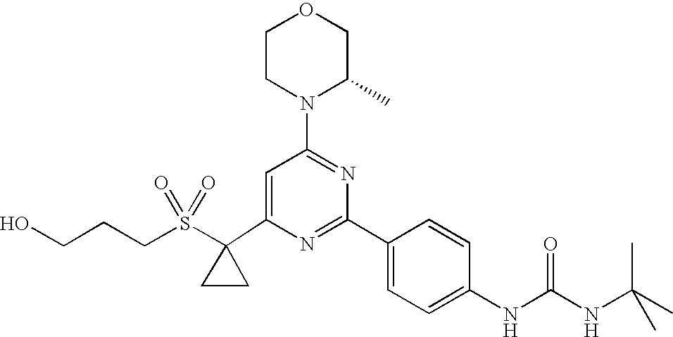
C1(C2(S(CCCO)(=O)=O)CC2)=CC(N2C(C)COCC2)=NC(C2=CC=C(NC(=O)NC(C)(C)C)C=C2)=N1
